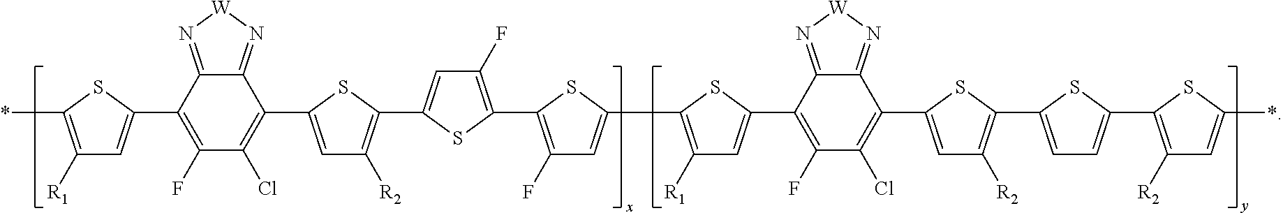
C1([R1])=C(*)SC(C2=C(F)C(Cl)=C(C3=CC([R2])=C(C4=CC(F)=C(C5=C(F)C=C(C6=C([R1])C=C(C7=C(F)C(Cl)=C(C8=CC([R2])=C(C9=CC=C(C%10=C([R2])C=C(*)S%10)S9)S8)C8=N[W]N=C78)S6)S5)S4)S3)C3=N[W]N=C23)=C1
